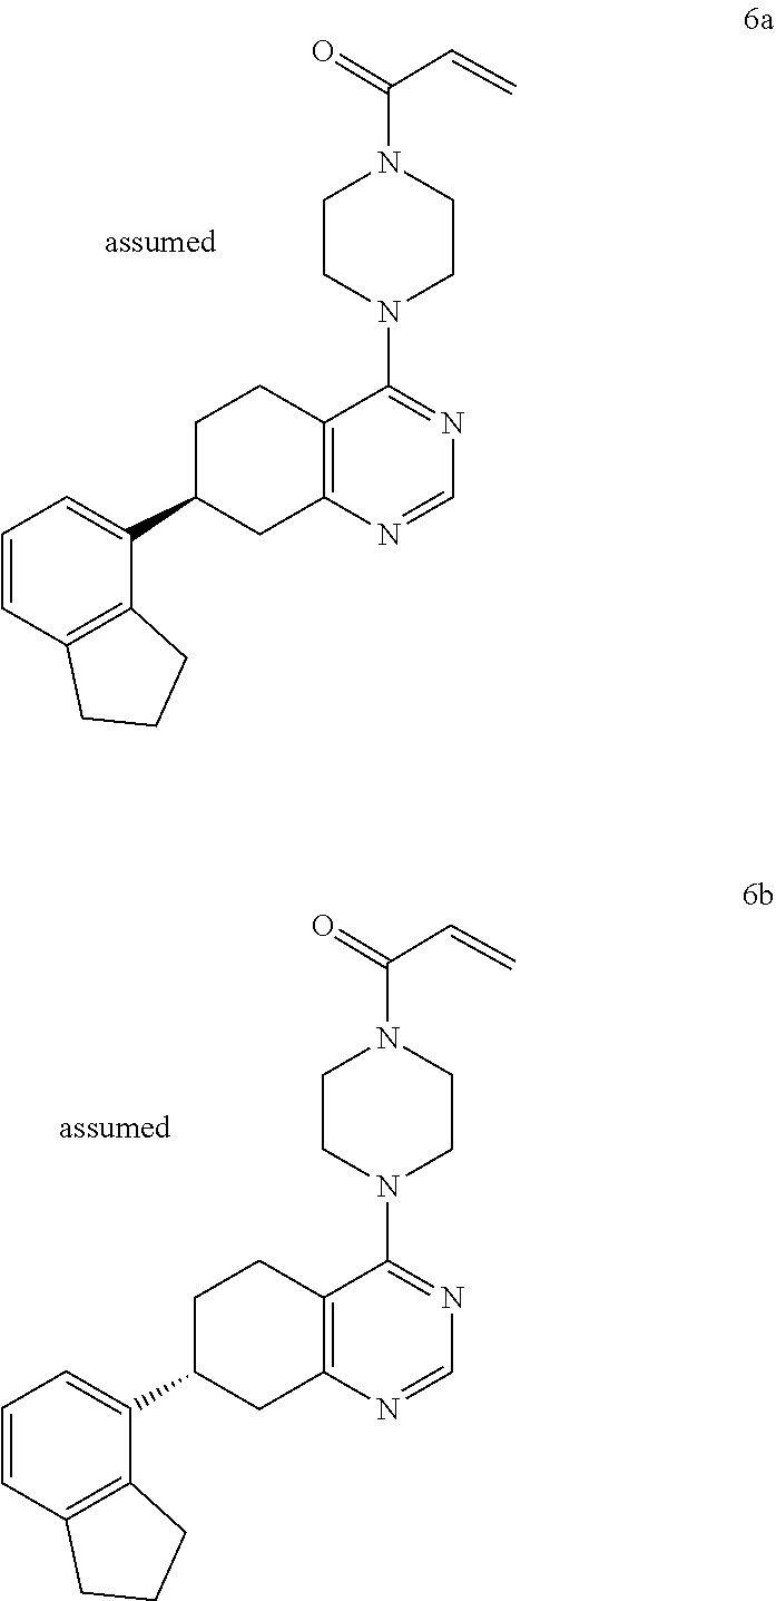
N1=CN=C(N2CCN(C(=O)C=C)CC2)C2=C1CC(C1=CC=CC3=C1CCC3)CC2.C1=NC2=C(C(N3CCN(C(=O)C=C)CC3)=N1)CCC(C1=CC=CC3=C1CCC3)C2
